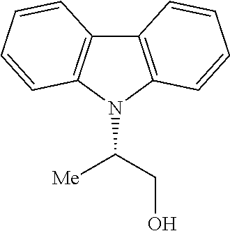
N1(C(CO)[Me])C2=C(C3=C1C=CC=C3)C=CC=C2
